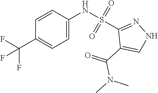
C1=C(NS(C2=NNC=C2C(=O)N(C)C)(=O)=O)C=CC(C(F)(F)F)=C1
